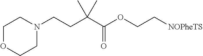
O(C(C(CCN1CCOCC1)(C)C)=O)CC[NOPheTS]
